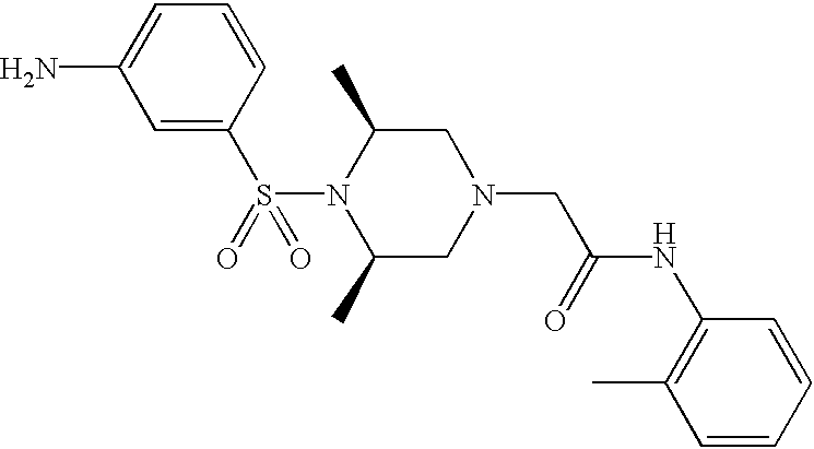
S(N1C(C)CN(CC(NC2=C(C)C=CC=C2)=O)CC1C)(=O)(C1=CC(N)=CC=C1)=O
